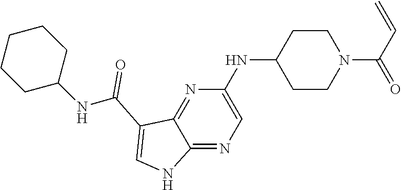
C1(NC2CCN(C(C=C)=O)CC2)=CN=C2C(=N1)C(C(NC1CCCCC1)=O)=CN2
